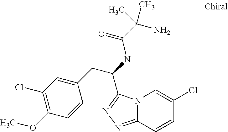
N12C(=NN=C1C(NC(C(N)(C)C)=O)CC1=CC(Cl)=C(OC)C=C1)C=CC(Cl)=C2
